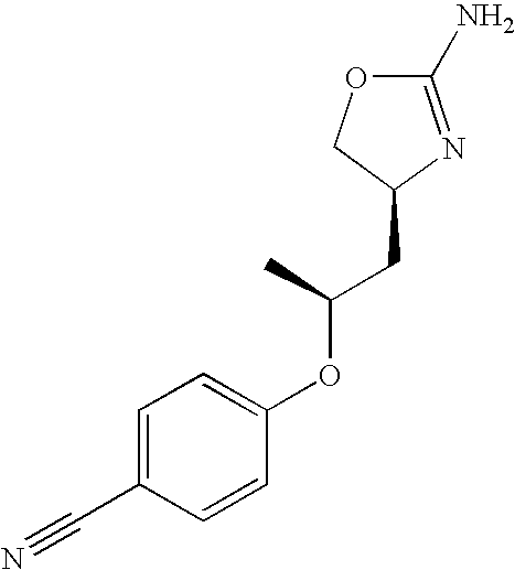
O1C(N)=NC(CC(OC2=CC=C(C#N)C=C2)C)C1
